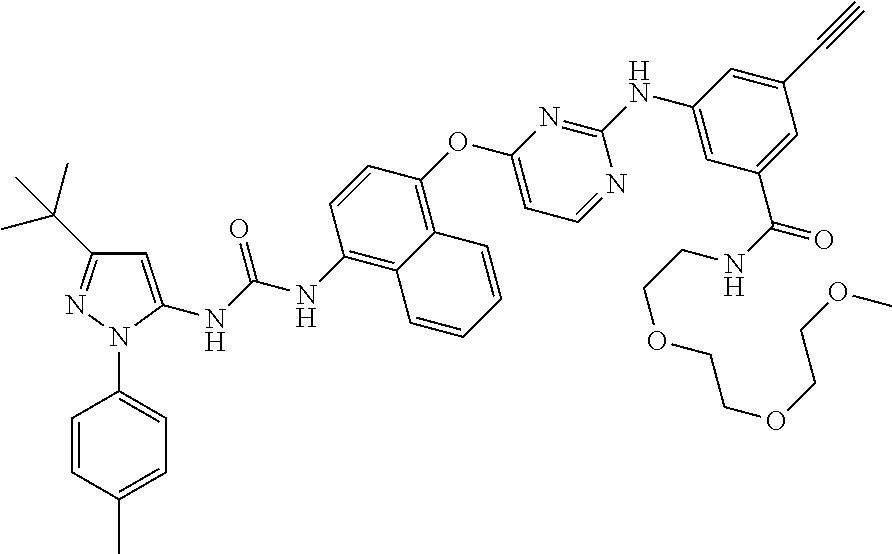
C1=C(C)C=CC(N2N=C(C(C)(C)C)C=C2NC(NC2=C3C(=C(OC4=CC=NC(NC5=CC(C(NCCOCCOCCOC)=O)=CC(C#C)=C5)=N4)C=C2)C=CC=C3)=O)=C1
